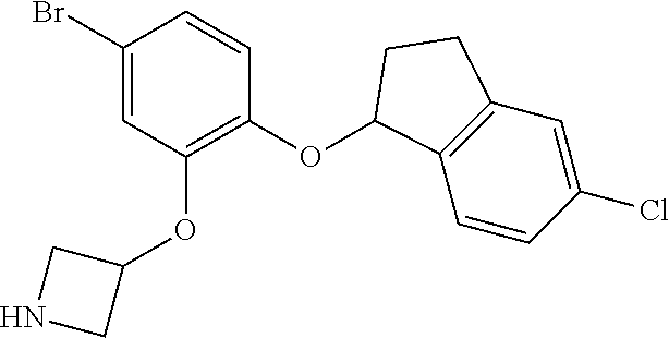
C1(Br)=CC(OC2CNC2)=C(OC2C3=C(C=C(Cl)C=C3)CC2)C=C1
